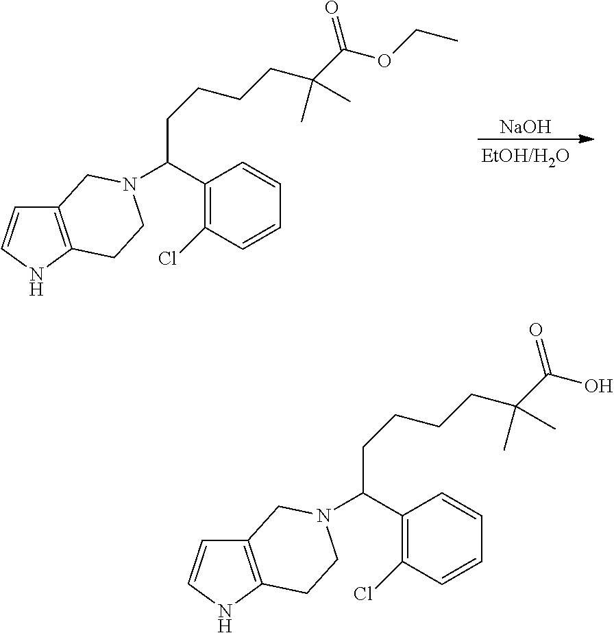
[NaOH].C12=C(NC=C1)CCN(C(C1=C(Cl)C=CC=C1)CCCCC(C(OCC)=O)(C)C)C2.C12=C(NC=C1)CCN(C(C1=C(Cl)C=CC=C1)CCCCC(C(O)=O)(C)C)C2
